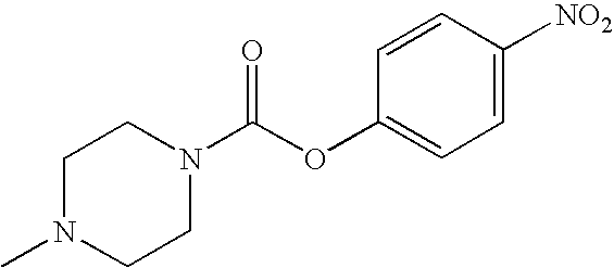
C1=CC([NO2])=CC=C1OC(N1CCN(C)CC1)=O
